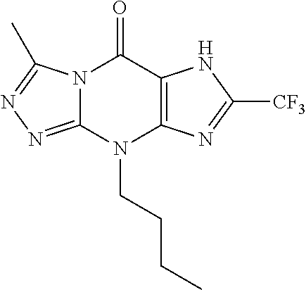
N12C(=NN=C1C)N(CCCC)C1=C(C2=O)NC([CF3])=N1
